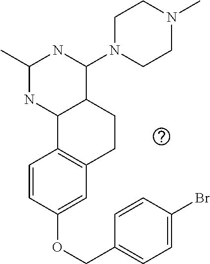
C1(OCC2=CC=C(Br)C=C2)=CC2=C(C=C1)C1C(CC2)C(N2CCN(C)CC2)NC(C)N1
